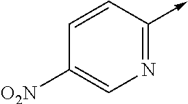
N1=C(->C)C=CC([O2N])=C1
